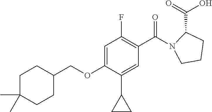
C1(COC2=CC(F)=C(C(=O)N3CCCC3C(=O)O)C=C2C2CC2)CCC(C)(C)CC1
